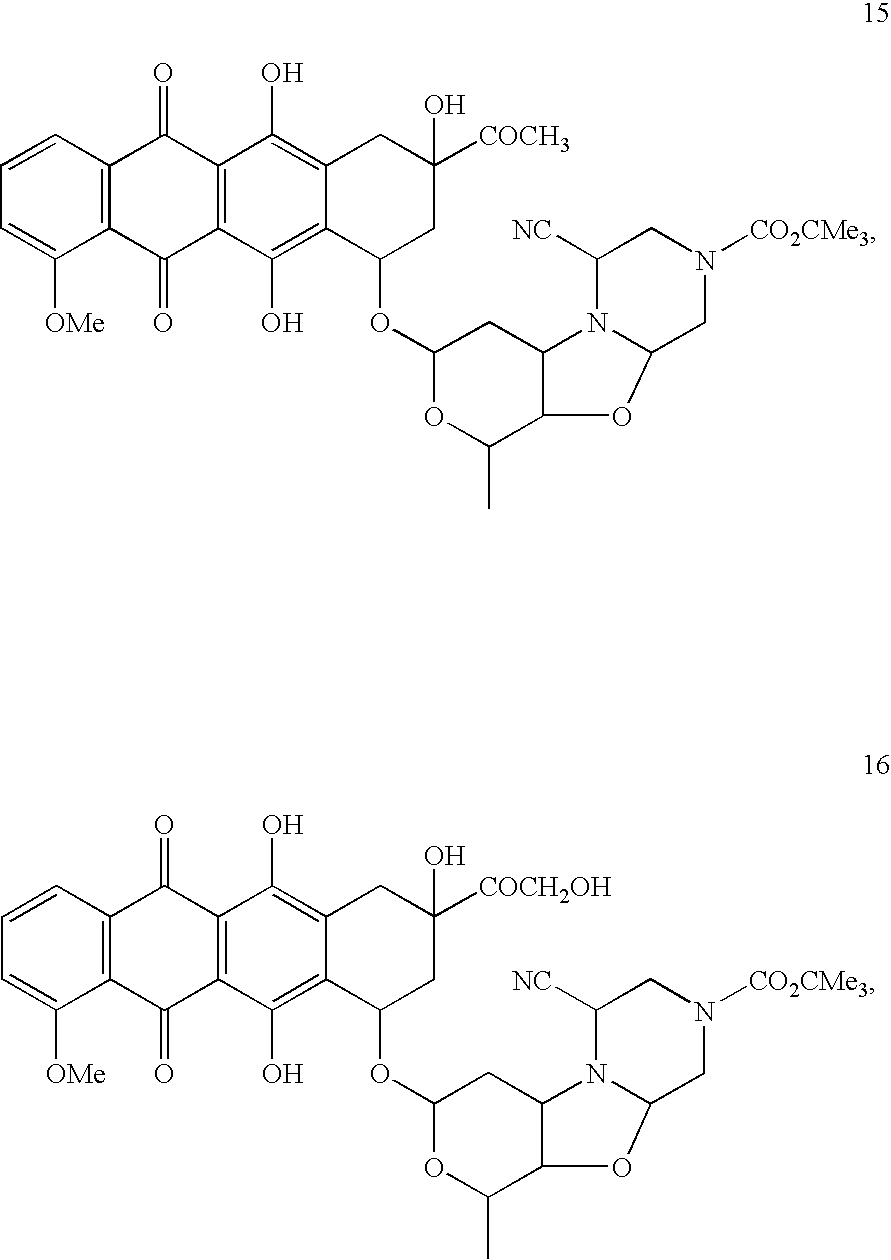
C1=CC2=C(C([OMe])=C1)C(=O)C1=C(C2=O)C(O)=C2C(=C1O)C(OC1OC(C)C3C(C1)N1C(O3)CN([CO2CMe3])CC1[NC])CC([COCH3])(O)C2.C1=CC2=C(C([OMe])=C1)C(=O)C1=C(C2=O)C(O)=C2C(=C1O)C(OC1OC(C)C3C(C1)N1C(O3)CN([CO2CMe3])CC1[NC])CC([COCH2OH])(O)C2
